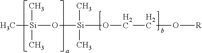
C[Si](C)(C)O[Si](C)(C)OCCO[R]
